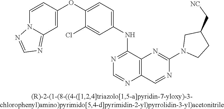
C1=CC(OC2=CC=C(NC3=NC=NC4=C3N=C(N3CCC(C[NC])C3)N=C4)C=C2Cl)=CC2=NC=NN12
